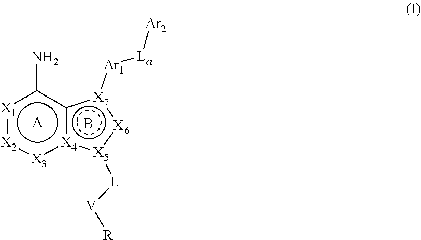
[X1]1:[X2]:[X3]:[X4]2c(c1N)[X7]([Ar1][La][Ar2]):[X6]:[X5]:2[L][V][R].[A].B
